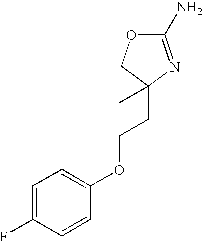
O1C(N)=NC(CCOC2=CC=C(F)C=C2)(C)C1
